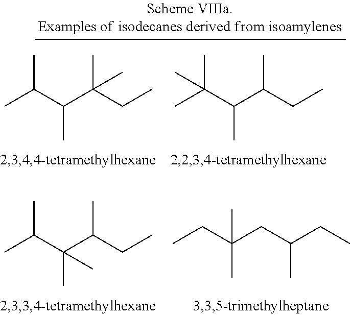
C(C(CC)C)C(CC)(C)C.CC(C(C(CC)C)(C)C)C.CC(C(C(CC)C)C)(C)C.CC(C(C(CC)(C)C)C)C
